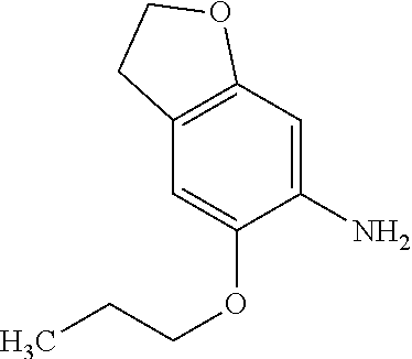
C1(OCCC)=CC2=C(C=C1N)OCC2
